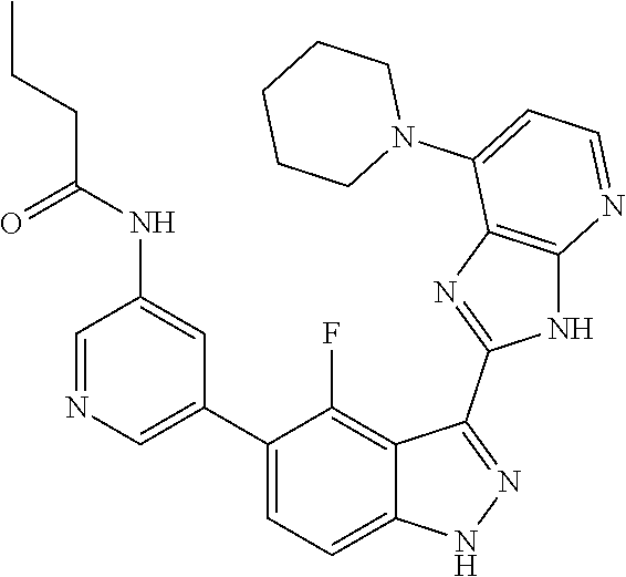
C1=NC=C(C2=CC=C3C(=C2F)C(C2=NC4=C(N2)N=CC=C4N2CCCCC2)=NN3)C=C1NC(CCC)=O
